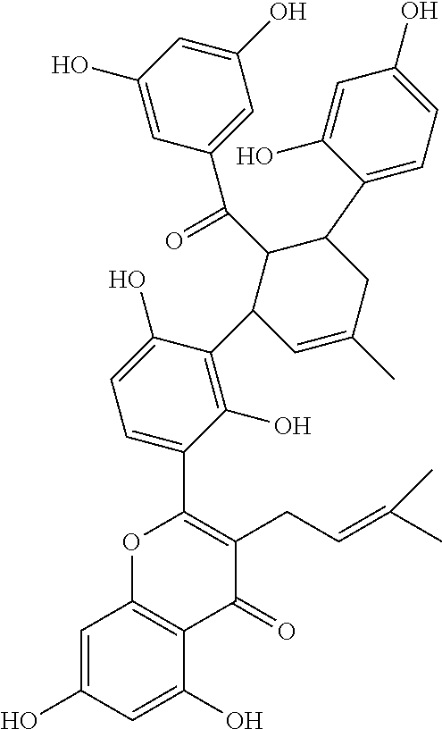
C1(C(C2C(C3=CC=C(O)C=C3O)CC(C)=CC2C2=C(O)C(C3=C(CC=C(C)C)C(=O)C4=C(O3)C=C(O)C=C4O)=CC=C2O)=O)=CC(O)=CC(O)=C1
